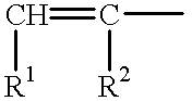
C(=C(C)[R2])[R1]
